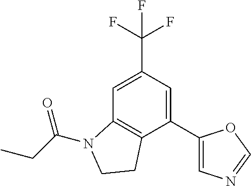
C1=C(C(F)(F)F)C=C(C2=CN=CO2)C2=C1N(C(CC)=O)CC2
